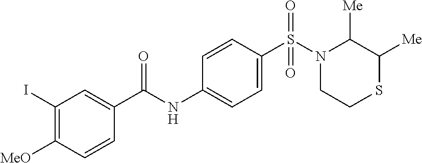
C1=CC(S(N2CCSC([Me])C2[Me])(=O)=O)=CC=C1NC(=O)C1=CC(I)=C([MeO])C=C1
